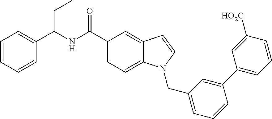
C1=CC=CC(C(CC)NC(=O)C2=CC=C3C(=C2)C=CN3CC2=CC=CC(C3=CC=CC([HO2C])=C3)=C2)=C1
